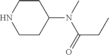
C1CNCCC1N(C(CC)=O)C
